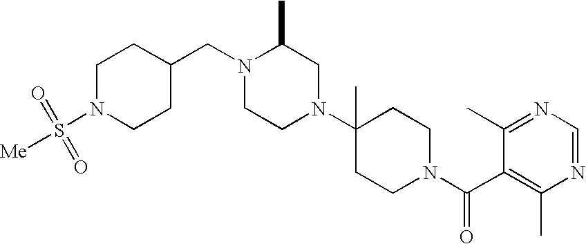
N1(S([Me])(=O)=O)CCC(CN2CCN(C3(C)CCN(C(C4=C(C)N=CN=C4C)=O)CC3)CC2C)CC1
